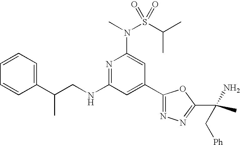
N1=C(NCC(C2=CC=CC=C2)C)C=C(C2=NN=C(C(C)(N)C[Ph])O2)C=C1N(C)S(C(C)C)(=O)=O
